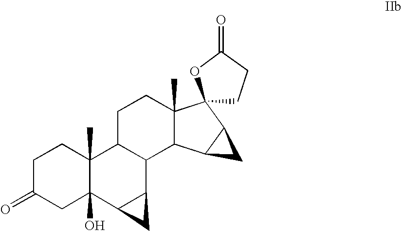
C1C(=O)CC2(O)C(C)(C1)C1C(C3C2C3)C2C(C)(CC1)C1(C3C2C3)CCC(=O)O1
